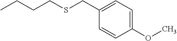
C1=C(OC)C=CC(CSCCCC)=C1
